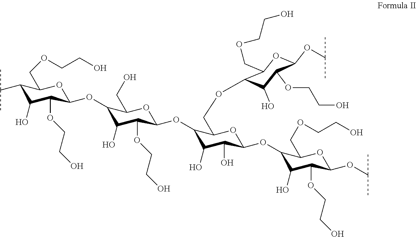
C1(C(C)C)C(O)C(OCCO)C(OC2C(O)C(OCCO)C(OC3C(O)C(O)C(OC4C(O)C(OCCO)C(OC(C)C)OC4COCCO)OC3COC3C(O)C(OCCO)C(OC(C)C)OC3COCCO)OC2CO)OC1COCCO
